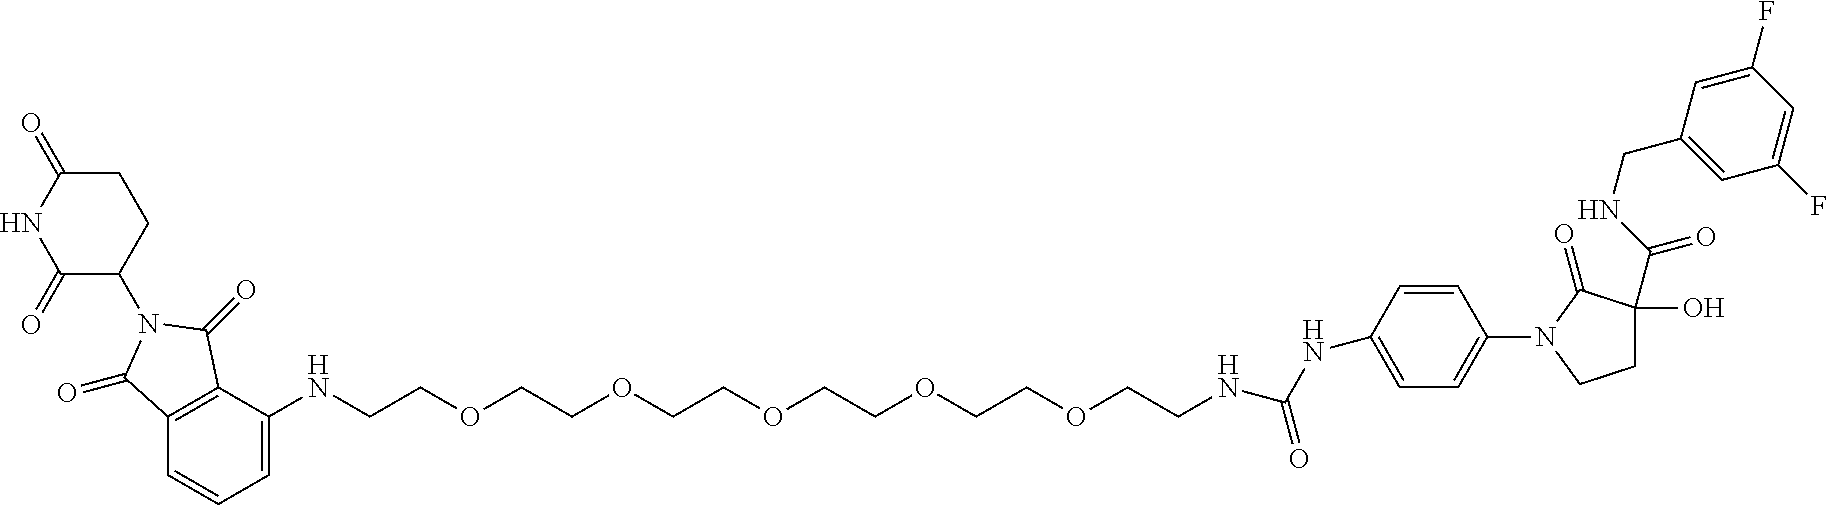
C12=C(C=CC=C1NCCOCCOCCOCCOCCOCCNC(NC1=CC=C(N3C(=O)C(O)(C(=O)NCC4=CC(F)=CC(F)=C4)CC3)C=C1)=O)C(=O)N(C1CCC(=O)NC1=O)C2=O
